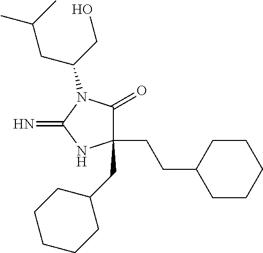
C1(CCC2CCCCC2)(CC2CCCCC2)C(=O)N(C(CO)CC(C)C)C(=N)N1
